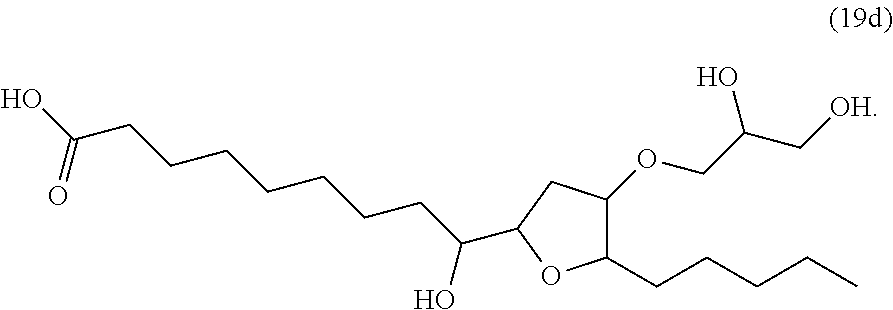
OC(CCCCCCCC(O)C1CC(OCC(C[OH])O)C(CCCCC)O1)=O
